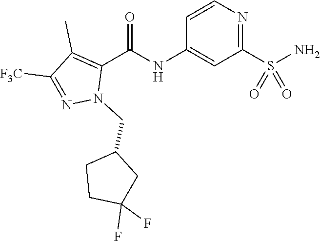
C1=CN=C(S(N)(=O)=O)C=C1NC(C1=C(C)C([F3C])=NN1CC1CCC(F)(F)C1)=O
